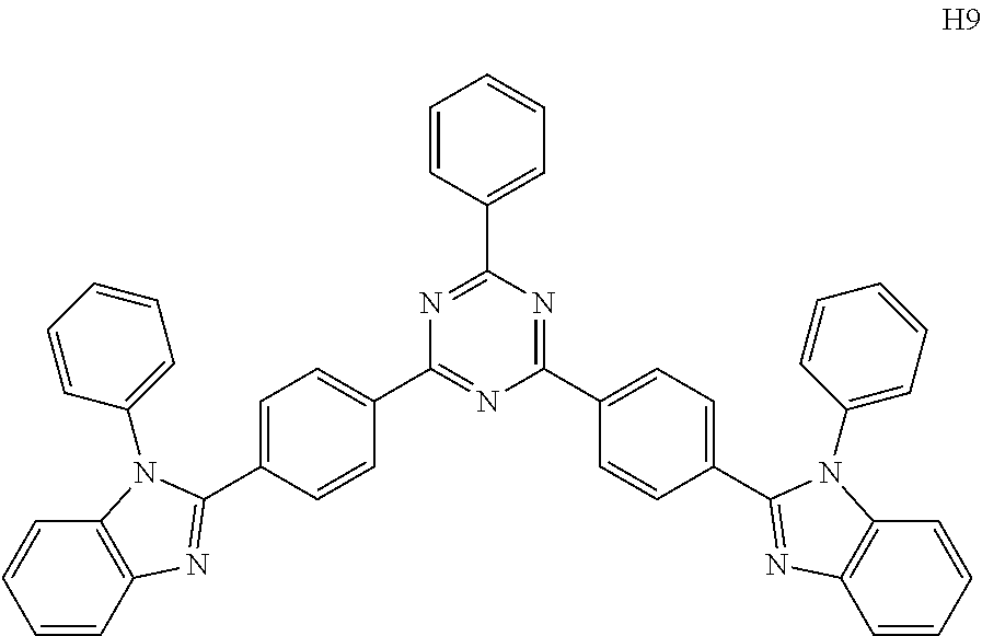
C1=CC2=C(C=C1)N(C1=CC=CC=C1)C(C1=CC=C(C3=NC(C4=CC=C(C5=NC6=C(C=CC=C6)N5C5=CC=CC=C5)C=C4)=NC(C4=CC=CC=C4)=N3)C=C1)=N2
